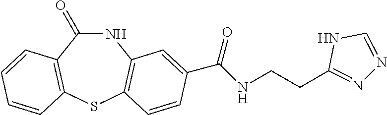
N1C(=O)C2=C(SC3=C1C=C(C(NCCC1=NN=CN1)=O)C=C3)C=CC=C2
